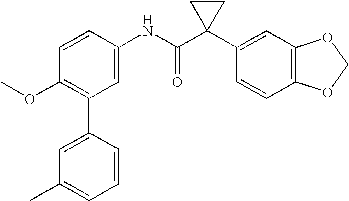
C1(NC(C2(C3=CC4=C(C=C3)OCO4)CC2)=O)=CC(C2=CC(C)=CC=C2)=C(OC)C=C1
